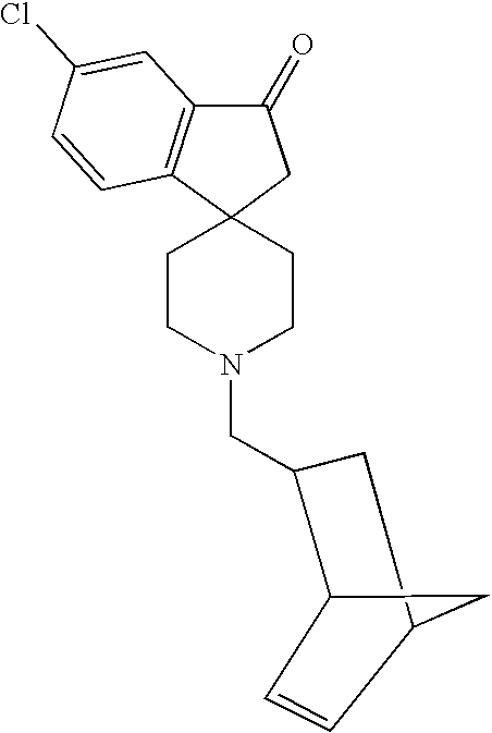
C1CN(CC2CC3CC2C=C3)CCC12CC(=O)C1=C2C=CC(Cl)=C1
